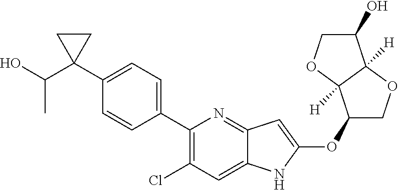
C1(C2(C(O)C)CC2)=CC=C(C2=C(Cl)C=C3C(=N2)C=C(OC2COC4([H])C2([H])OCC4O)N3)C=C1
